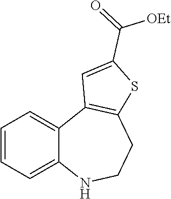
C1=CC=C2C(=C1)C1=C(CCN2)SC(C(=O)[OEt])=C1
